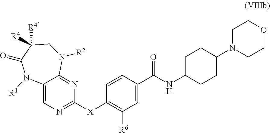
C12=CN=C([X]C3=C([R6])C=C(C(NC4CCC(N5CCOCC5)CC4)=O)C=C3)N=C1N([R2])CC([R4])([R4])C(=O)N2[R1]
